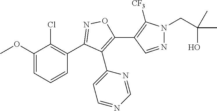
C1(OC)=CC=CC(C2=NOC(C3=C([CF3])N(CC(O)(C)C)N=C3)=C2C2=CC=NC=N2)=C1Cl
